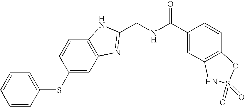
C1=CC(SC2=CC3=C(C=C2)NC(CNC(C2=CC4=C(C=C2)OS(=O)(=O)N4)=O)=N3)=CC=C1
